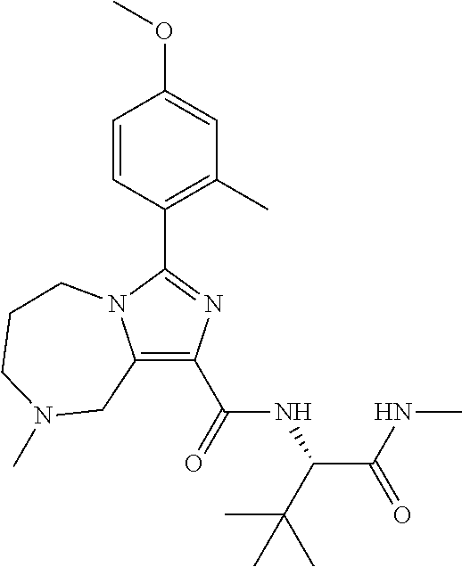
C1(C(=O)NC(C(NC)=O)C(C)(C)C)=C2N(C(C3=C(C)C=C(OC)C=C3)=N1)CCCN(C)C2
